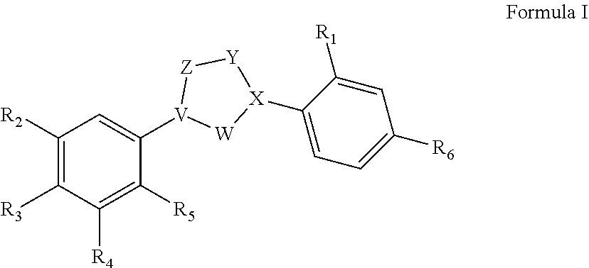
C1([R2])=C([R3])C([R4])=C([R5])C([V]2[W][X](C3=CC=C([R6])C=C3[R1])[Y][Z]2)=C1
